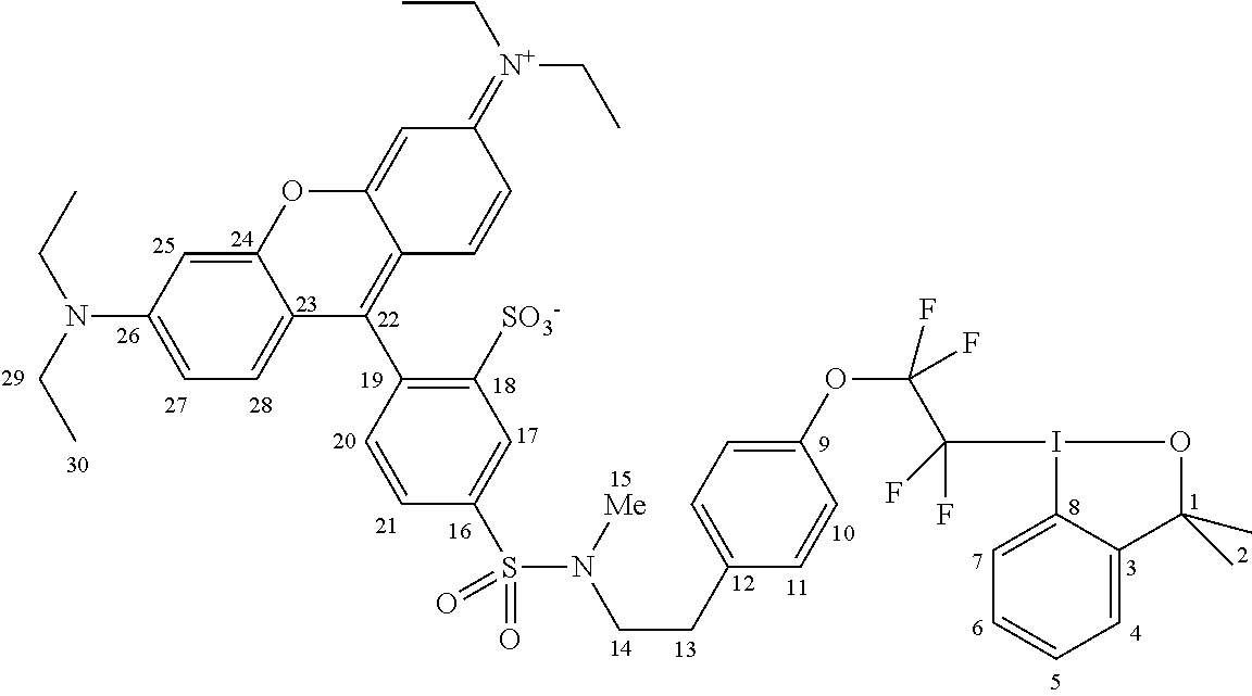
C(CC1=CC=C(OC(C(I2C3=CC=CC=C3C(C)(C)O2)(F)F)(F)F)C=C1)N(S(=O)(C1=CC([SO3-])=C(C2=C3C(=CC(=[N+](CC)CC)C=C3)OC3=CC(N(CC)CC)=CC=C23)C=C1)=O)[Me]
